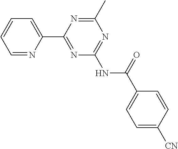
C1=NC(C2=NC(NC(C3=CC=C([CN])C=C3)=O)=NC(C)=N2)=CC=C1
